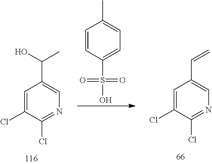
C1=C(Cl)C(Cl)=NC=C1C(O)C.C1=CC(S(O)(=O)=O)=CC=C1C.C1=C(Cl)C(Cl)=NC=C1C=C
